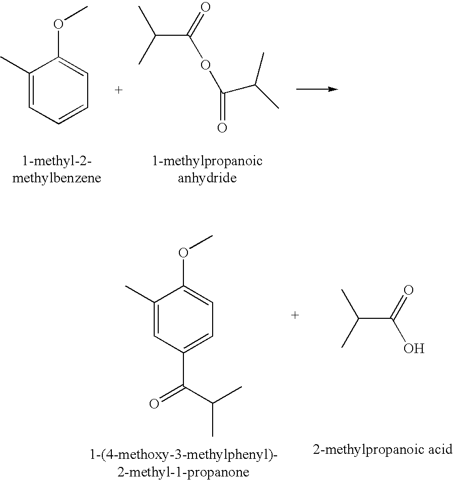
CC1=CC=CC=C1OC.C(C(=O)OC(C(C)C)=O)(C)C.CC1=CC(C(=O)C(C)C)=CC=C1OC.CC(C)C(=O)O
